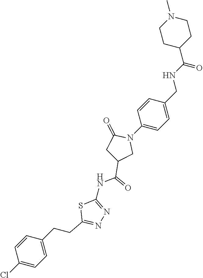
C1CC(C(NCC2=CC=C(N3C(=O)CC(C(=O)NC4=NN=C(CCC5=CC=C(Cl)C=C5)S4)C3)C=C2)=O)CCN1C
